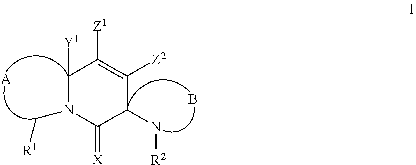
C1([Y1])N(C[R1])C(=[X])C(N[R2])C([Z2])=C1[Z1].B.[A]
